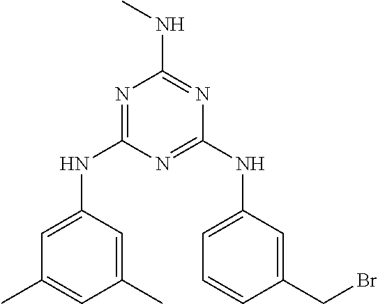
N1=C(NC2=CC(C)=CC(C)=C2)N=C(NC2=CC=CC(CBr)=C2)N=C1NC
